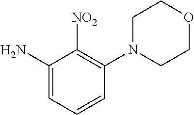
C1(N)=CC=CC(N2CCOCC2)=C1[NO2]
